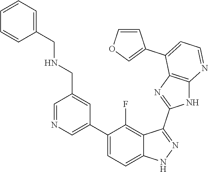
C1=NC=C(C2=CC=C3C(=C2F)C(C2=NC4=C(N2)N=CC=C4C2=COC=C2)=NN3)C=C1CNCC1=CC=CC=C1
